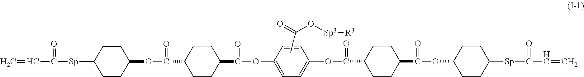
O(C1CCC([Sp]C(=O)C=C)CC1)C(=O)C1CCC(C(=O)OC2=CC=C(OC(=O)C3CCC(C(=O)OC4CCC([Sp]C(=O)C=C)CC4)CC3)C=C2)CC1.CC(=O)O[Sp3][R3]
